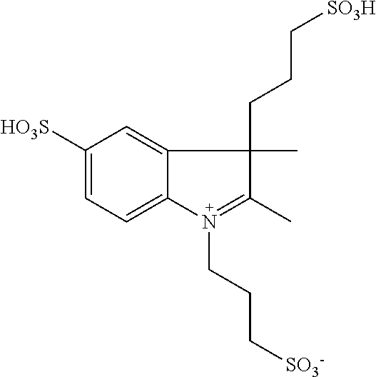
C1([HO3S])=CC=C2C(=C1)C(C)(CCC[SO3H])C(C)=N2CCC[SO3-]
